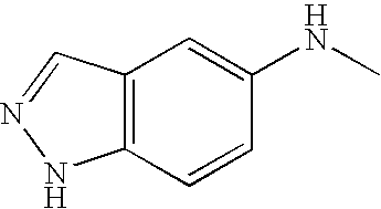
C12=C(C=CC(NC)=C1)NN=C2
